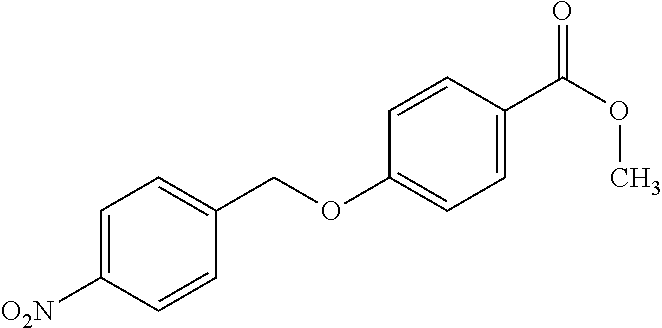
C1=C([O2N])C=CC(COC2=CC=C(C(OC)=O)C=C2)=C1
